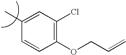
C=CCOC1=C(Cl)C=C(C)C=C1
